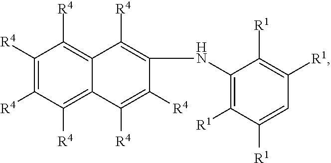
C1([R4])=C([R4])C2=C([R4])C([R4])=C([R4])C([R4])=C2C([R4])=C1NC1=C([R1])C([R1])=CC([R1])=C1[R1]
